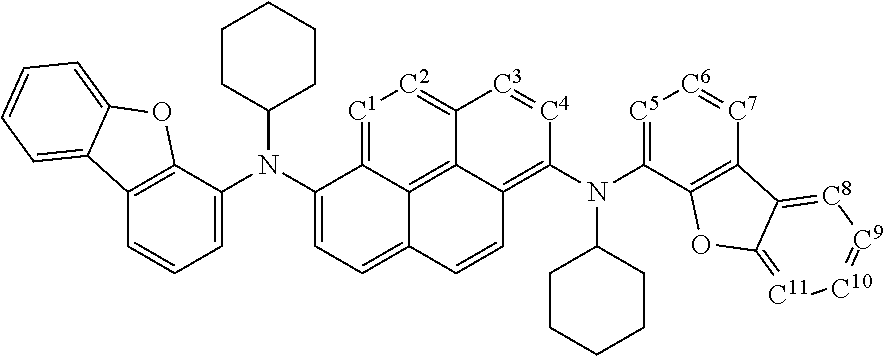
C12=C(C(N(C3=CC=C4C5=C6C(=[C2][C1]=C35)[C3]=[C4]C(N(C3=[C5][C6]=[C7]C5=C3OC3=[C11][C10]=[C9][C8]=C53)C3CCCCC3)=C6C=C4)C3CCCCC3)=CC=C1)OC1=CC=CC=C21
